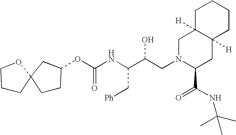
O(C(NC(C(CN1C(C(=O)NC(C)(C)C)CC2([H])C([H])(C1)CCCC2)O)C[Ph])=O)C1CCC2(C1)CCCO2
